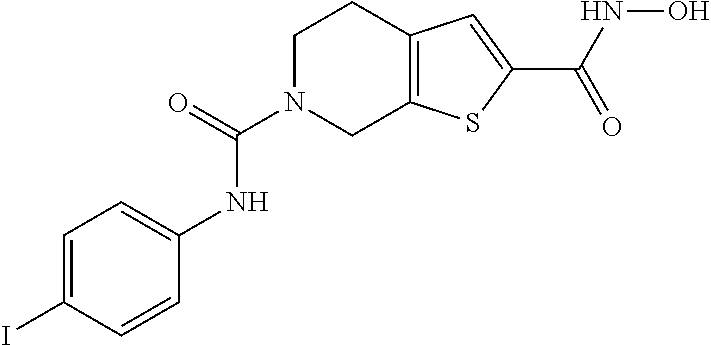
C1N(C(=O)NC2=CC=C(I)C=C2)CC2=C(C1)C=C(C(NO)=O)S2
